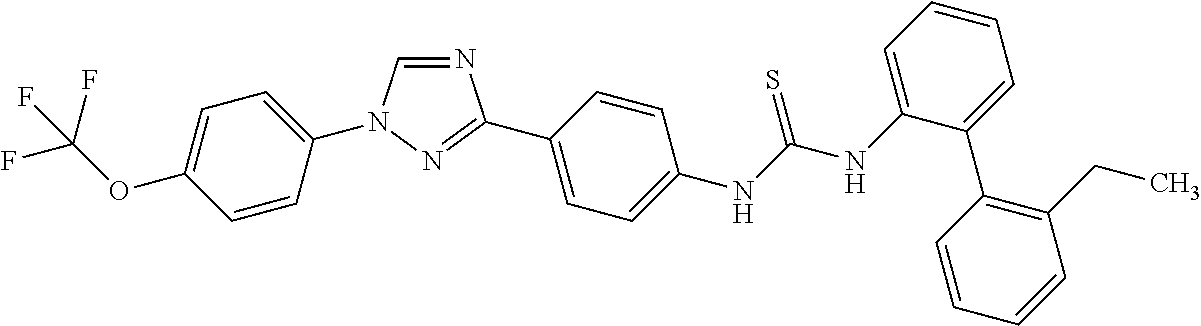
C1=CC(N2C=NC(C3=CC=C(NC(NC4=CC=CC=C4C4=C(CC)C=CC=C4)=S)C=C3)=N2)=CC=C1OC(F)(F)F
